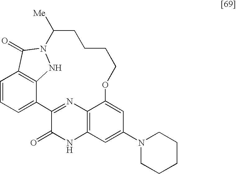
C1=CC=C2C3=C1C(=O)N(N3)C([Me])CCCCOC1=CC(N3CCCCC3)=CC3=C1N=C2C(=O)N3
